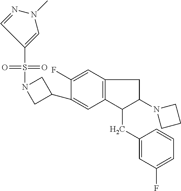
C1(S(=O)(=O)N2CC(C3=CC4=C(C=C3F)CC(N3CCC3)C4CC3=CC(F)=CC=C3)C2)=CN(C)N=C1
